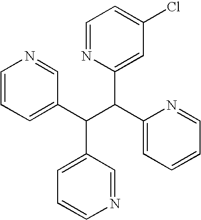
C1=CC=C(C(C(C2=CC=CC=N2)C2=CC(Cl)=CC=N2)C2=CC=CN=C2)C=N1
